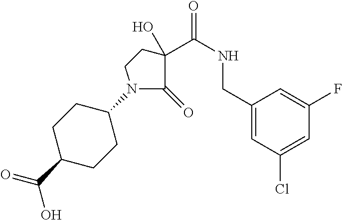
C1(CNC(=O)C2(O)C(=O)N(C3CCC(C(O)=O)CC3)CC2)=CC(Cl)=CC(F)=C1
